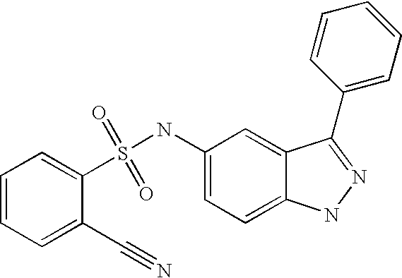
S(=O)(=O)(NC1=CC=C2C(=C1)C(C1=CC=CC=C1)=NN2)C1=CC=CC=C1C#N
